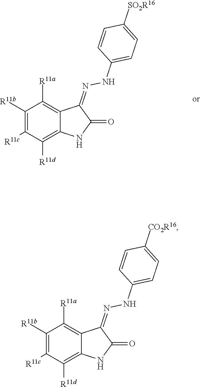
C1([R11b])=C([R11c])C([R11d])=C2C(=C1[R11a])C(=NNC1=CC=C([SO2R16])C=C1)C(=O)N2.C1([R11b])=C([R11c])C([R11d])=C2C(=C1[R11a])C(=NNC1=CC=C([CO2R16])C=C1)C(=O)N2
